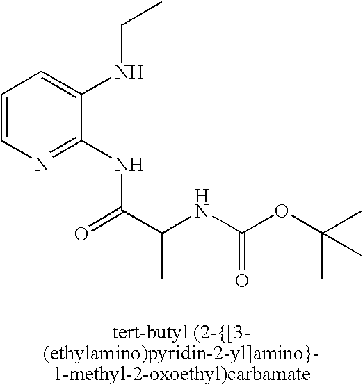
C1=CN=C(NC(C(NC(OC(C)(C)C)=O)C)=O)C(NCC)=C1
